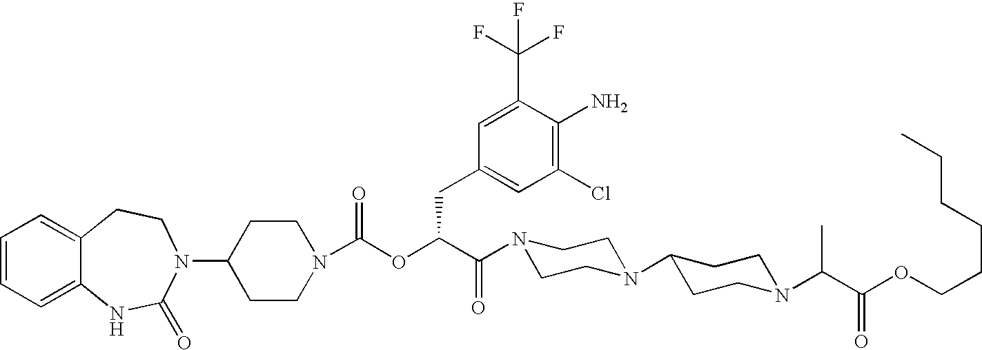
C12=CC=CC=C1NC(=O)N(C1CCN(C(OC(C(=O)N3CCN(C4CCN(C(C(OCCCCCC)=O)C)CC4)CC3)CC3=CC(Cl)=C(N)C(C(F)(F)F)=C3)=O)CC1)CC2
